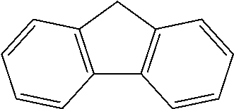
C12=C(CC3=C1C=CC=C3)C=CC=C2
